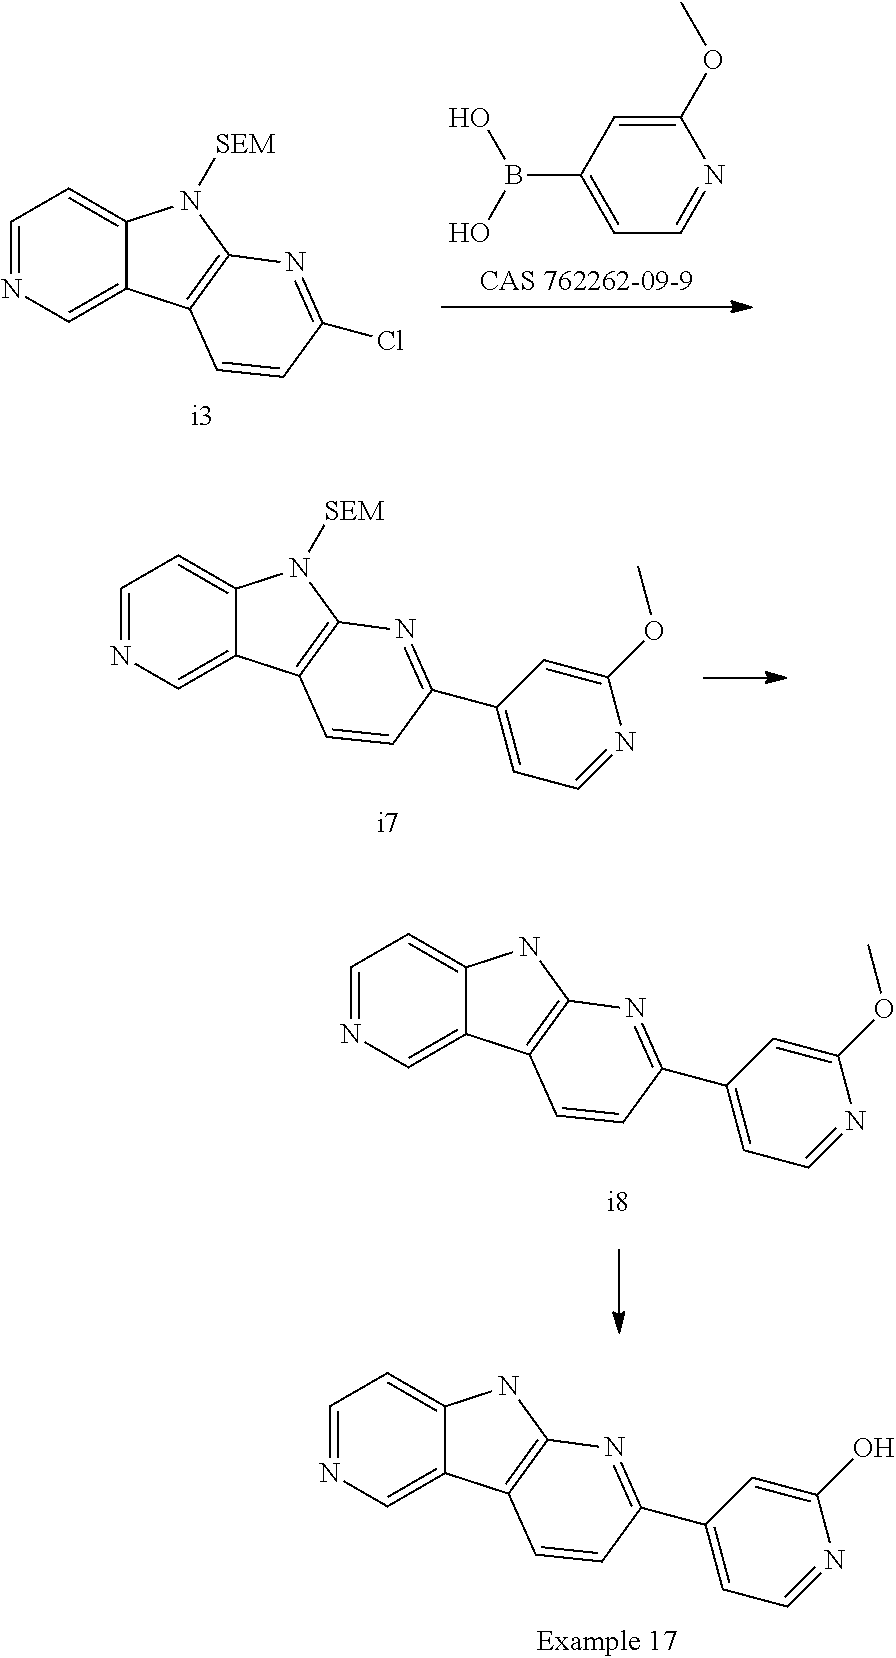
C1(OC)=CC(B(O)O)=CC=N1.C1=NC=C2C(=C1)N([SEM])C1=C2C=CC(Cl)=N1.C1=NC=C2C(=C1)N([SEM])C1=C2C=CC(C2=CC=NC(OC)=C2)=N1.C1=NC=C2C(=C1)NC1=C2C=CC(C2=CC=NC(OC)=C2)=N1.C1=NC=C2C(=C1)NC1=C2C=CC(C2=CC=NC(O)=C2)=N1
